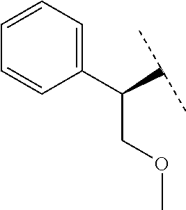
C(C1=CC=CC=C1)(C(C)C)COC
